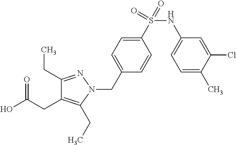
C1(CC)=NN(CC2=CC=C(S(NC3=CC=C(C)C(Cl)=C3)(=O)=O)C=C2)C(CC)=C1CC(=O)O
